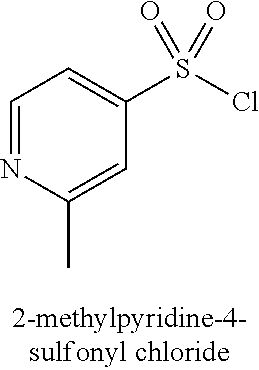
C1=NC(C)=CC(S(Cl)(=O)=O)=C1
